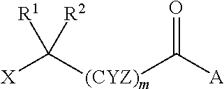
[X]C([(CYZ)m]C(=O)[A])([R2])[R1]
